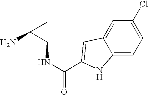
C12=CC=C(Cl)C=C1C=C(C(NC1CC1N)=O)N2
